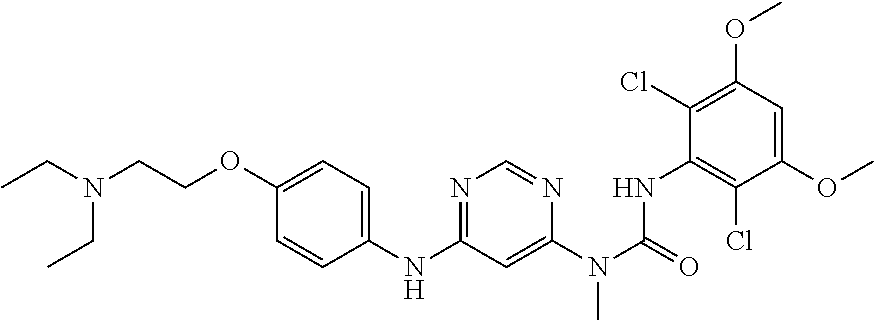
C1(NC2=NC=NC(N(C(=O)NC3=C(Cl)C(OC)=CC(OC)=C3Cl)C)=C2)=CC=C(OCCN(CC)CC)C=C1
